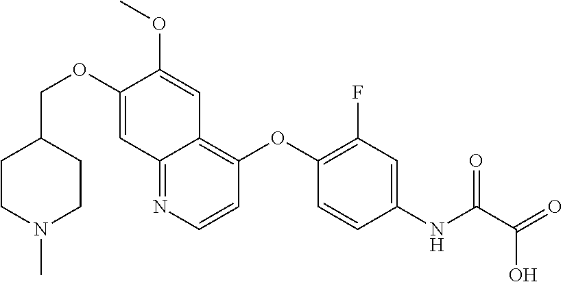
C1CN(C)CCC1COC1=CC2=NC=CC(OC3=C(F)C=C(NC(=O)C(O)=O)C=C3)=C2C=C1OC
